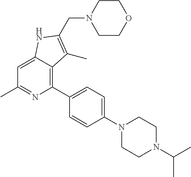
C1=C2C(=C(C3=CC=C(N4CCN(C(C)C)CC4)C=C3)N=C1C)C(C)=C(CN1CCOCC1)N2
